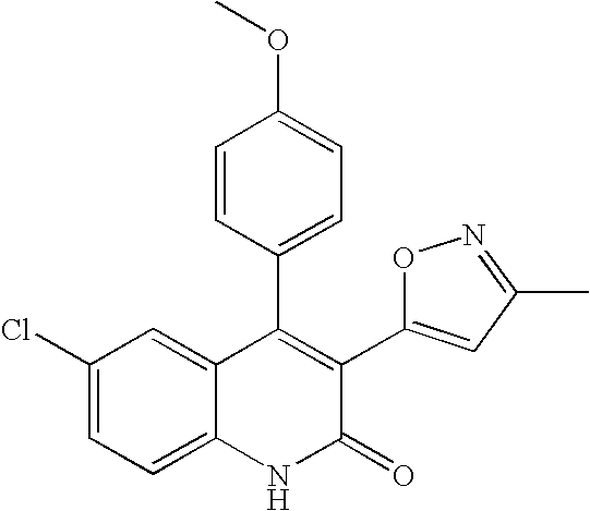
C1(Cl)=CC=C2C(=C1)C(C1=CC=C(OC)C=C1)=C(C1=CC(C)=NO1)C(=O)N2
